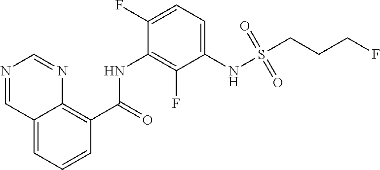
O=C(NC1=C(F)C(NS(CCCF)(=O)=O)=CC=C1F)C1=C2C(=CC=C1)C=NC=N2
